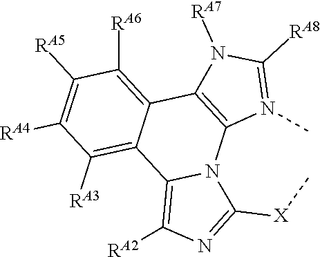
C1([RA5])=C([RA4])C([RA3])=C2C(=C1[RA6])C1=C(N3C2=C([RA2])N=C3[X]C)N(C)=C([RA8])N1[RA7]
